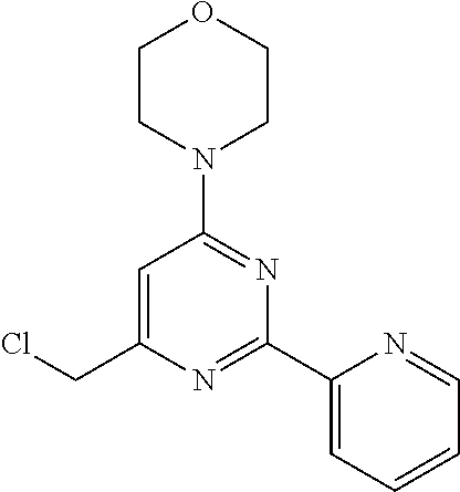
ClCC1=CC(N2CCOCC2)=NC(C2=CC=CC=N2)=N1
